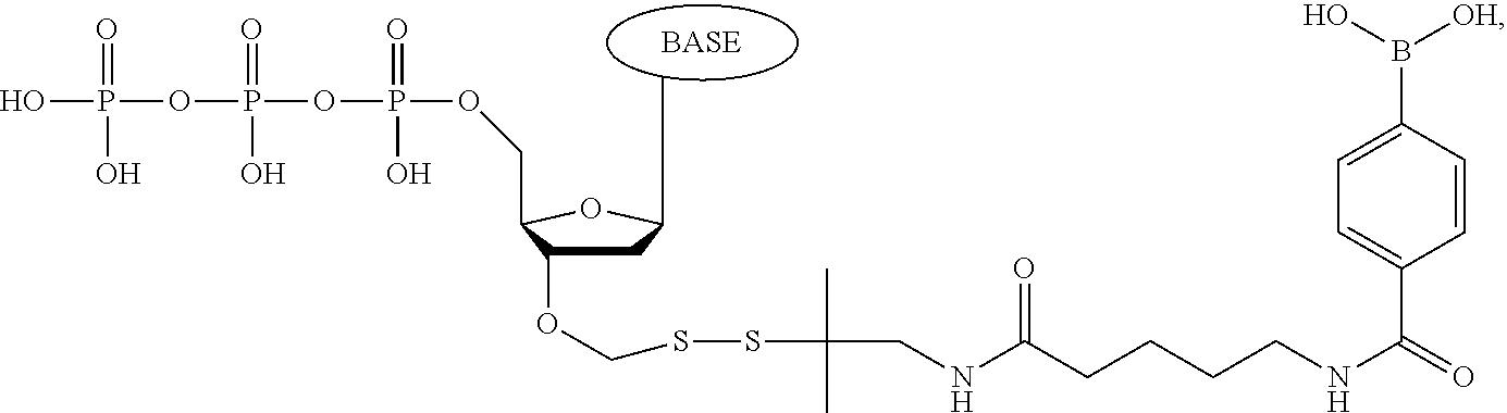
OP(OP(OP(OCC1C(OCSSC(CNC(CCCCNC(=O)C2=CC=C(B(O)[OH])C=C2)=O)(C)C)CC(C)O1)(=O)O)(=O)O)(=O)O
